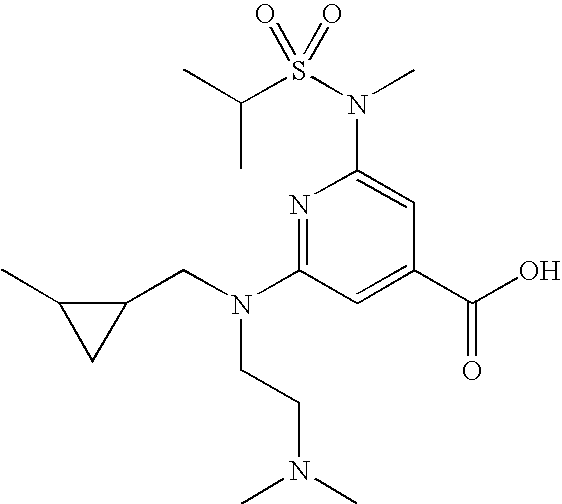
N1=C(N(CC2C(C)C2)CCN(C)C)C=C(C(O)=O)C=C1N(C)S(C(C)C)(=O)=O
